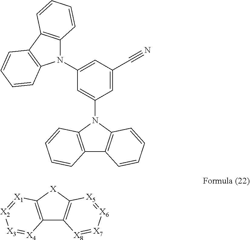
C12=C(N(C3=CC(N4C5=C(C6=C4C=CC=C6)C=CC=C5)=CC(C#N)=C3)C3=C1C=CC=C3)C=CC=C2.C12=C([X]C3=C1[X8]=[X7][X6]=[X5]3)[X1]=[X2][X3]=[X4]2
